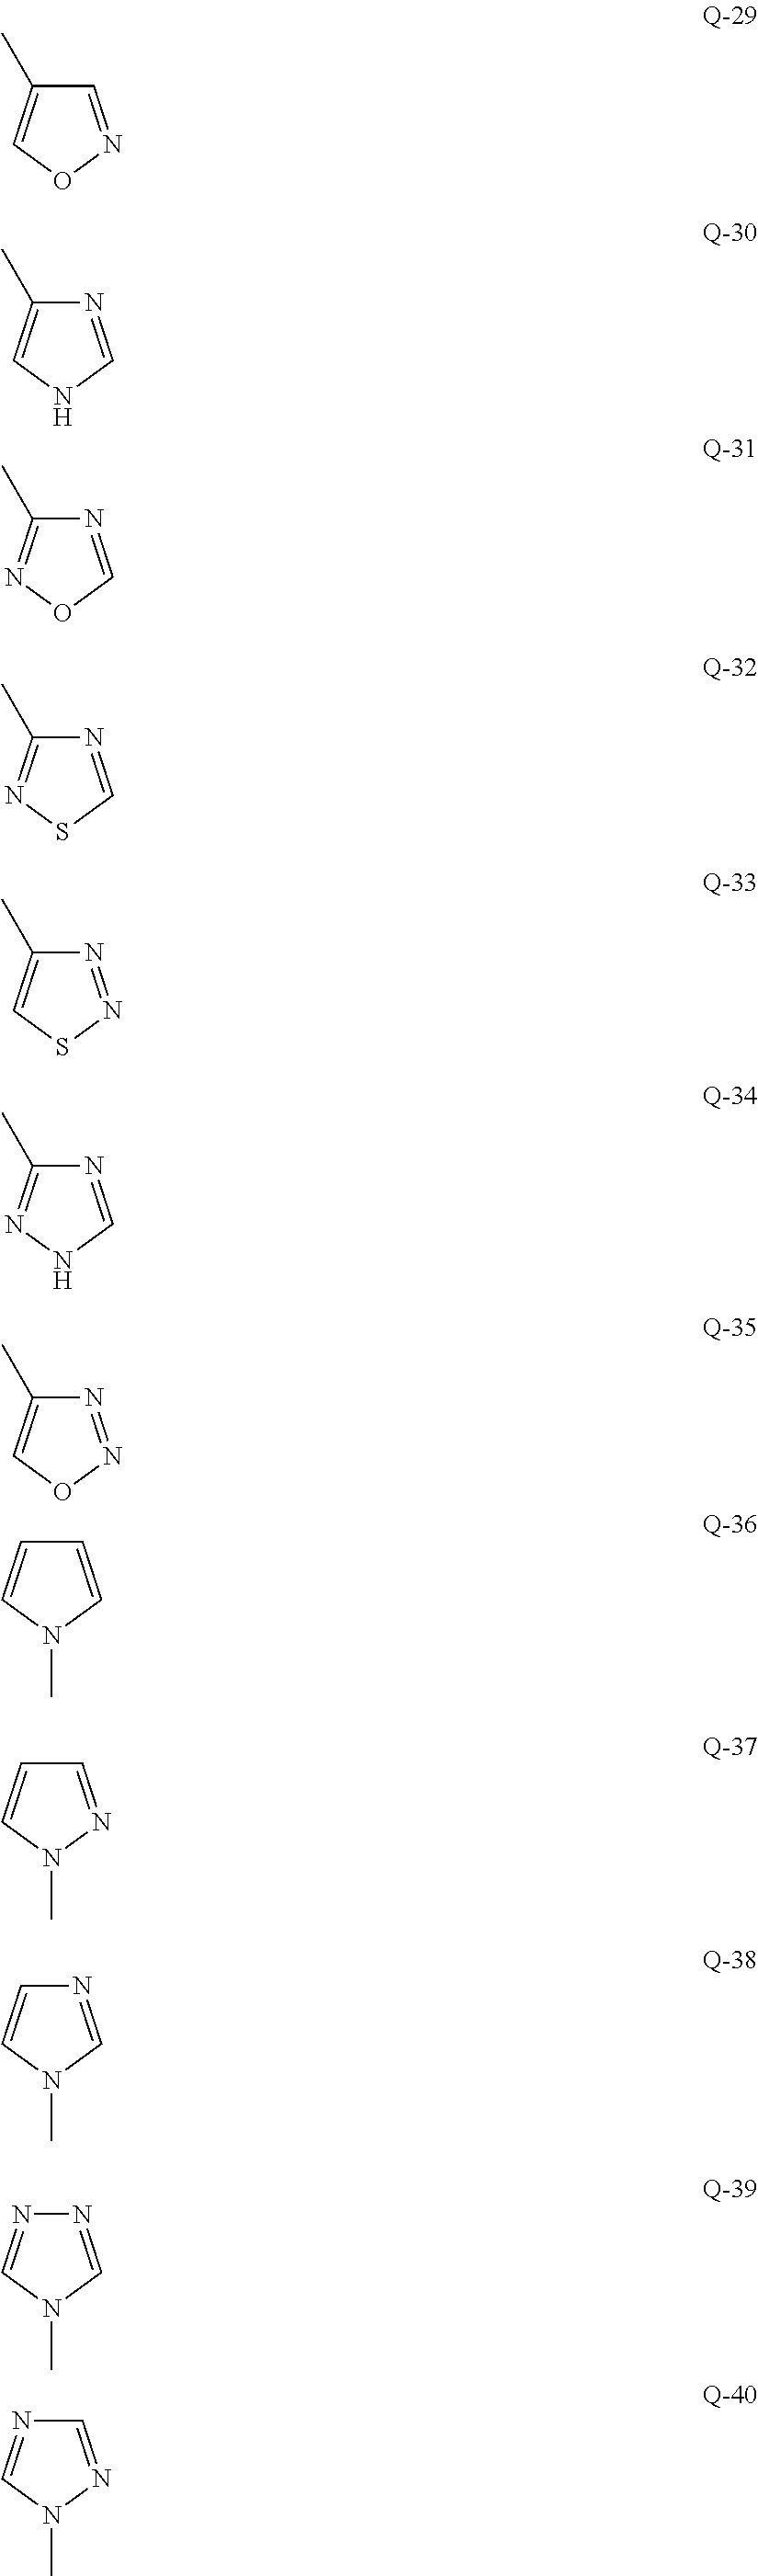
C1=NOC=C1C.N1=CNC=C1C.N1=NOC=C1C.N1=CON=C1C.N1=CSN=C1C.N1=NSC=C1C.N1=CNN=C1C.C1=CN(C)C=C1.C1=NN(C)C=C1.N1=CN(C)C=C1.N1=CN(C)C=N1.C1=NN(C)C=N1
